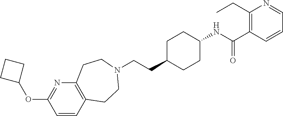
C12=C(C=CC(OC3CCC3)=N1)CCN(CCC1CCC(NC(=O)C3=C(CC)N=CC=C3)CC1)CC2
